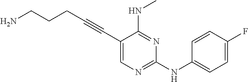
NCCCC#CC1=CN=C(NC2=CC=C(F)C=C2)N=C1NC
